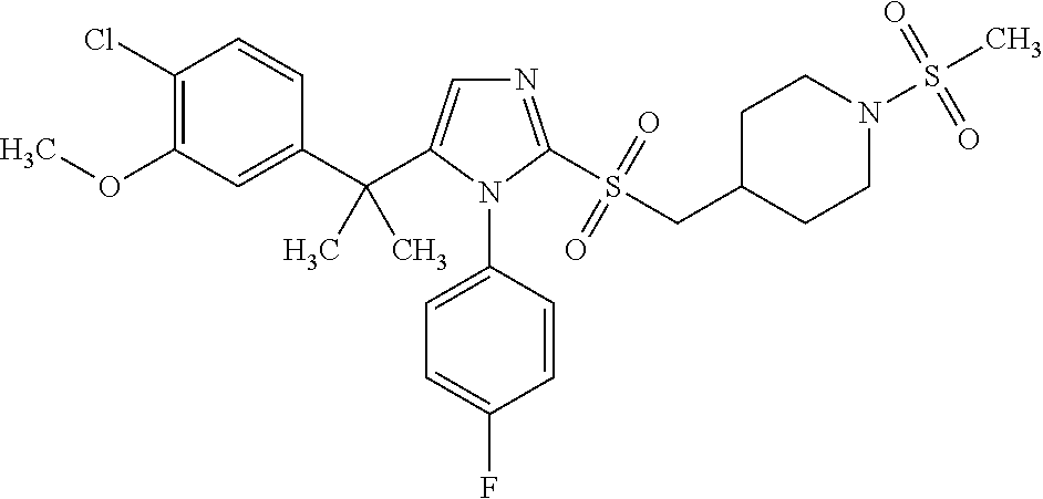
C1(C(C)(C)C2=CN=C(S(=O)(=O)CC3CCN(S(C)(=O)=O)CC3)N2C2=CC=C(F)C=C2)=CC(OC)=C(Cl)C=C1
